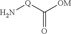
N[Q]C([OM])=O
